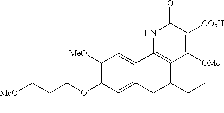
[OMe]C1=C([CO2H])C(=O)NC2=C1C(C(C)C)CC1=CC(OCCC[MeO])=C([MeO])C=C12
